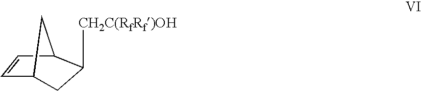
C1=CC2C([CH2C(RfRf)OH])CC1C2
